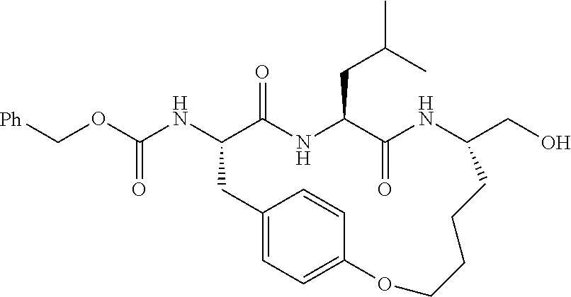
N(C1C(=O)NC(CC(C)C)C(=O)NC(CO)CCCCOC2=CC=C(C1)C=C2)C(OC[Ph])=O
